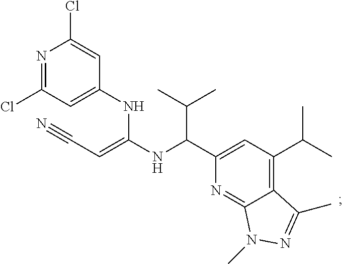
N1=C(Cl)C=C(NC(NC(C2=CC(C(C)C)=C3C(=N2)N(C)N=C3C)C(C)C)=CC#N)C=C1Cl
